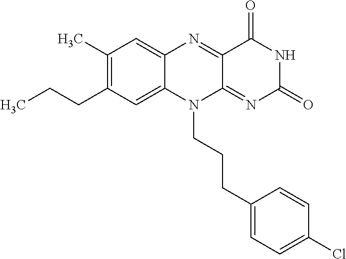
C1(C)=C(CCC)C=C2C(=C1)N=C1C(=NC(=O)NC1=O)N2CCCC1=CC=C(Cl)C=C1
